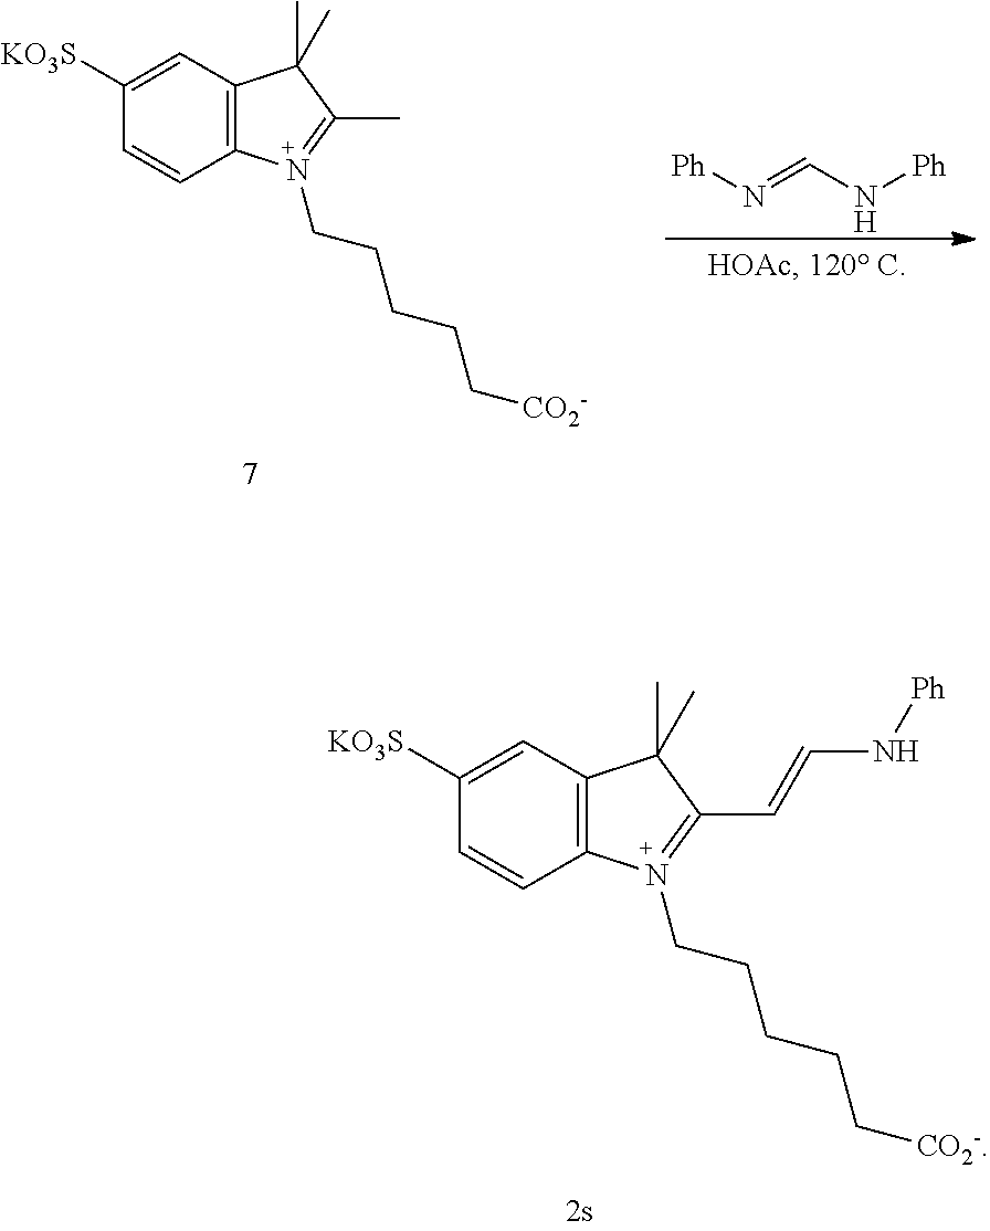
C12=C(C=C([KO3S])C=C1)C(C)(C)C(C=CN[Ph])=N2CCCCC[CO2-].C12=C(C=C([KO3S])C=C1)C(C)(C)C(C)=N2CCCCC[CO2-].[Ph]N=CN[Ph]
